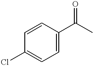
C1=CC(C(C)=O)=CC=C1Cl
